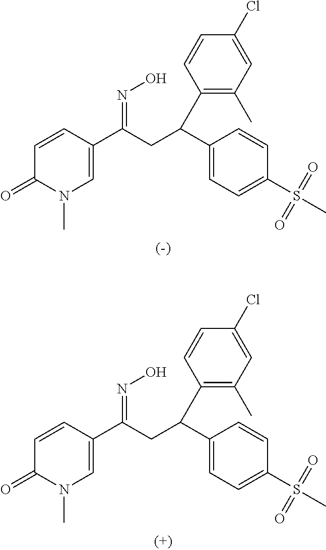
C1=CC(C(CC(C2=CC=C(S(=O)(=O)C)C=C2)C2=C(C)C=C(Cl)C=C2)=NO)=CN(C)C1=O.C1=CC(C(CC(C2=CC=C(S(=O)(=O)C)C=C2)C2=C(C)C=C(Cl)C=C2)=NO)=CN(C)C1=O
